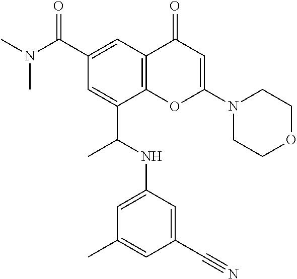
C1(C(N(C)C)=O)=CC2=C(C(C(NC3=CC(C)=CC(C#N)=C3)C)=C1)OC(N1CCOCC1)=CC2=O
